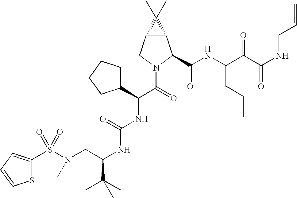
S(N(CC(NC(NC(C(=O)N1C(C(NC(C(C(NCC=C)=O)=O)CCC)=O)C2C(C1)C2(C)C)C1CCCC1)=O)C(C)(C)C)C)(=O)(=O)C1=CC=CS1
